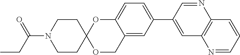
C1CC2(CCN1C(CC)=O)OCC1=CC(C3=CC4=C(N=C3)C=CC=N4)=CC=C1O2
